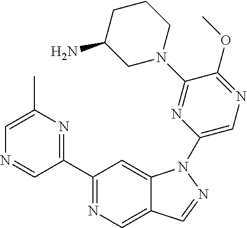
C1(C2=NC(C)=CN=C2)=NC=C2C(=C1)N(C1=CN=C(OC)C(N3CCCC(N)C3)=N1)N=C2
